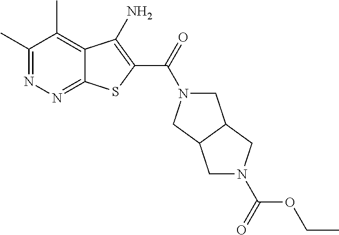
C1(C)=NN=C2C(=C1C)C(N)=C(C(=O)N1CC3C(C1)CN(C(OCC)=O)C3)S2
